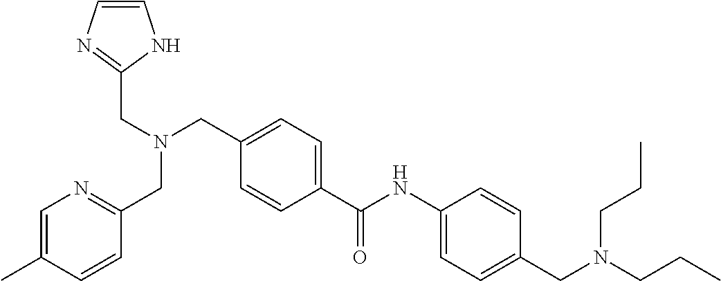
C1=C(C(NC2=CC=C(CN(CCC)CCC)C=C2)=O)C=CC(CN(CC2=NC=CN2)CC2=NC=C(C)C=C2)=C1
